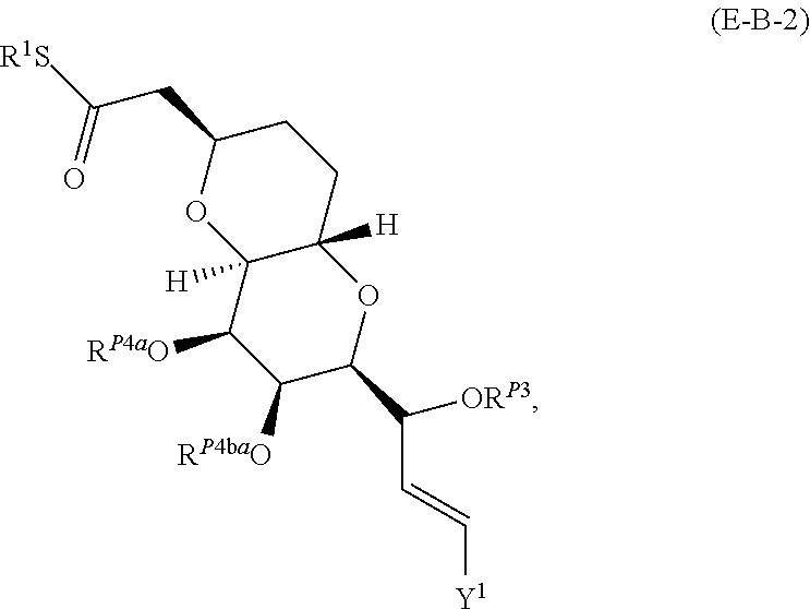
C1C(CC([R1S])=O)OC2([H])C([H])(C1)OC(C([ORP3])C=C[Y1])C([RP4baO])C2[RP4aO]
